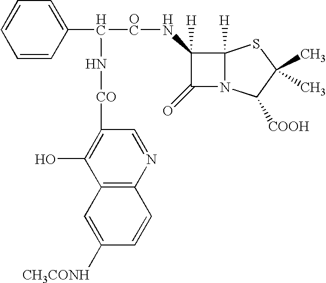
C1([H])(N[OC]C(C2=CC=CC=C2)N[CO]C2=C(O)C3=C(N=C2)C=CC([CH3CONH])=C3)C(=O)N2C1([H])SC(C)(C)C2[COOH]
